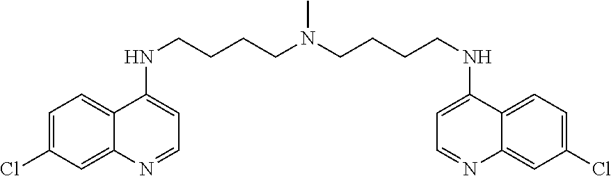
C1=C(Cl)C=C2C(=C1)C(NCCCCN(CCCCNC1=CC=NC3=CC(Cl)=CC=C13)C)=CC=N2
